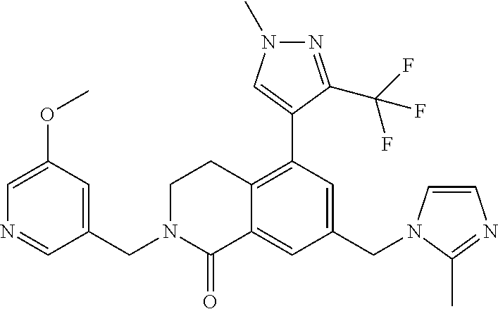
C1(CN2C=CN=C2C)=CC(C2=CN(C)N=C2C(F)(F)F)=C2C(=C1)C(=O)N(CC1=CC(OC)=CN=C1)CC2
